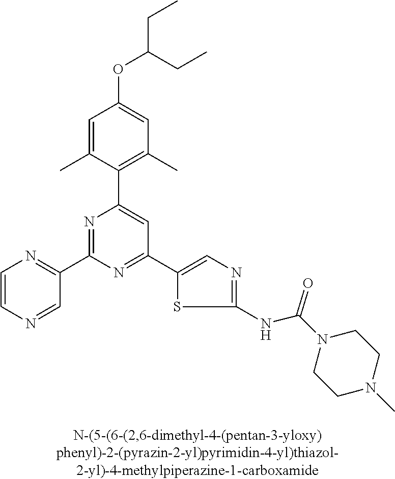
C1=C(C)C(C2=CC(C3=CN=C(NC(N4CCN(C)CC4)=O)S3)=NC(C3=NC=CN=C3)=N2)=C(C)C=C1OC(CC)CC
